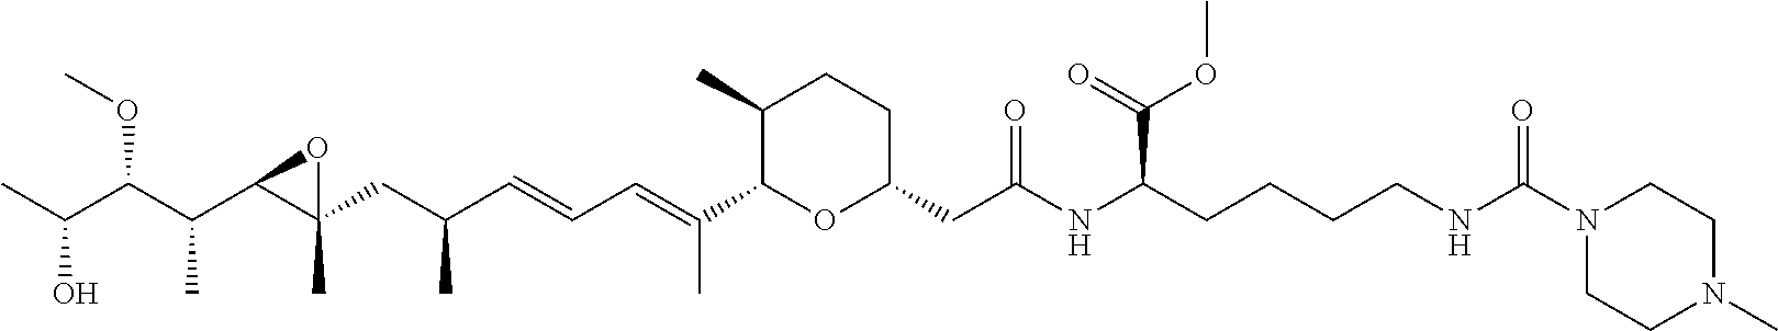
C1(C)C(C(=CC=CC(CC2(C)C(C(C(C(C)O)OC)C)O2)C)C)OC(CC(NC(CCCCNC(N2CCN(C)CC2)=O)C(OC)=O)=O)CC1
